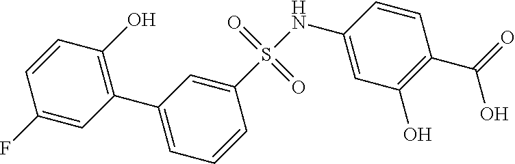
N(C1=CC(O)=C(C(=O)O)C=C1)S(C1=CC(C2=C(O)C=CC(F)=C2)=CC=C1)(=O)=O
